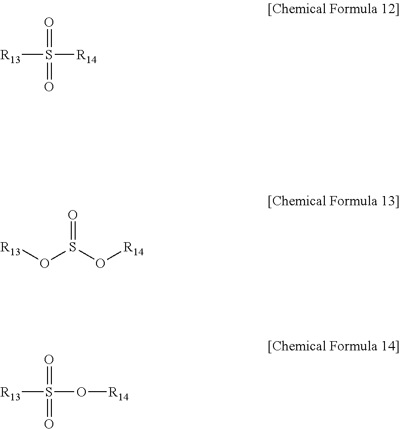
O=S([R13])([R14])=O.[R13]OS(O[R14])=O.[R13]S(=O)(=O)O[R14]
